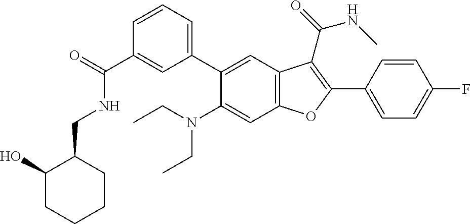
C1=CC=C(C2=CC3=C(C=C2N(CC)CC)OC(C2=CC=C(F)C=C2)=C3C(=O)NC)C=C1C(=O)NCC1C(O)CCCC1
